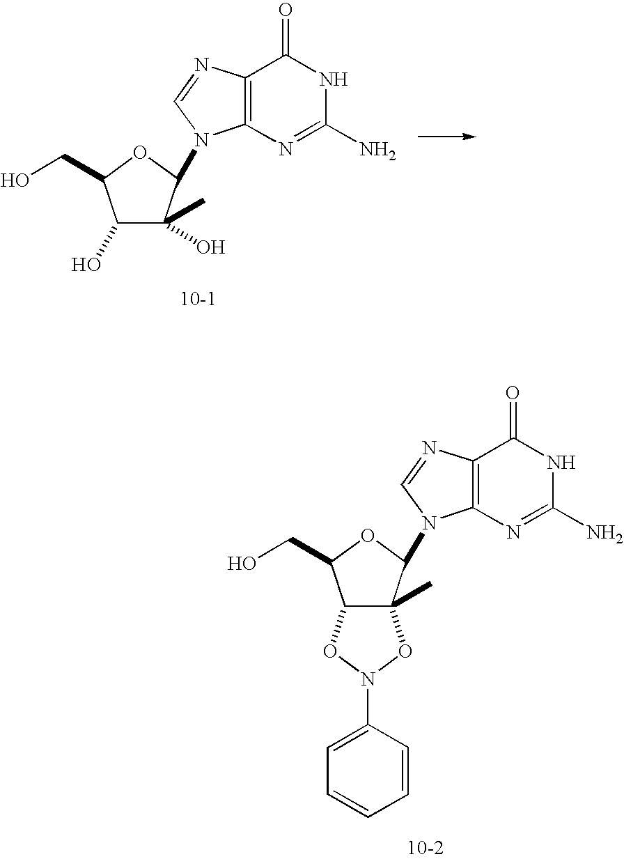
C1(O)C(C)(O)C(N2C3=C(C(=O)NC(N)=N3)N=C2)OC1CO.C12C(C)(C(N3C4=C(C(=O)NC(N)=N4)N=C3)OC1CO)ON(C1=CC=CC=C1)O2
